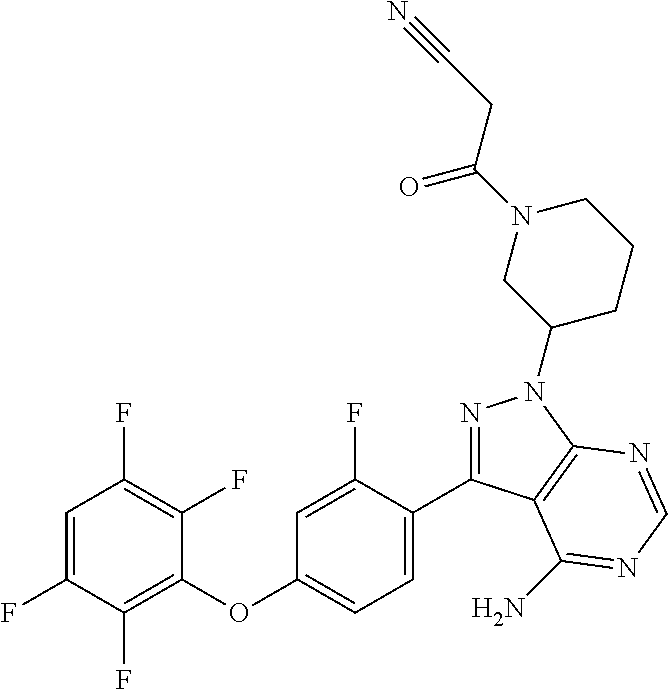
C1=C(F)C(F)=C(OC2=CC=C(C3=NN(C4CCCN(C(=O)CC#N)C4)C4=C3C(N)=NC=N4)C(F)=C2)C(F)=C1F
